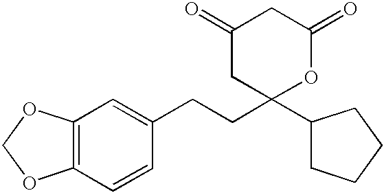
C1(=O)CC(C2CCCC2)(CCC2=CC3=C(C=C2)OCO3)OC(=O)C1
